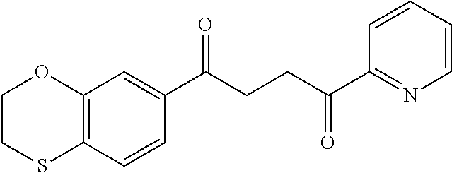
C12=C(C=CC(C(CCC(C3=NC=CC=C3)=O)=O)=C1)SCCO2
